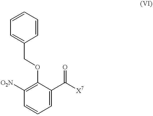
C1([O2N])=C(OCC2=CC=CC=C2)C(C([X7])=O)=CC=C1
